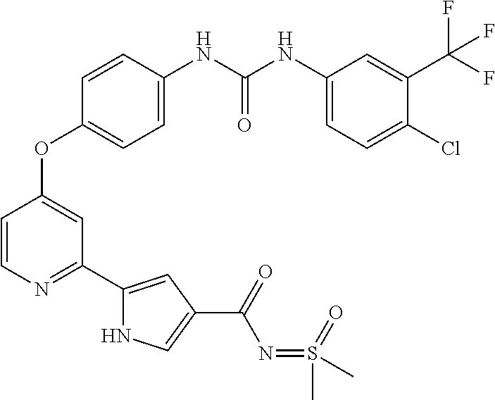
C1=CC(NC(=O)NC2=CC=C(Cl)C(C(F)(F)F)=C2)=CC=C1OC1=CC(C2=CC(C(=O)N=S(C)(=O)C)=CN2)=NC=C1
